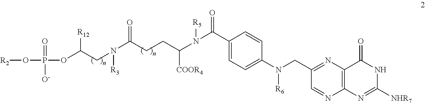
O(C([R12])CN([R3])C(CCC(N([R5])C(C1=CC=C(N([R6])CC2=NC3=C(N=C2)N=C([NHR7])NC3=O)C=C1)=O)[COOR4])=O)P(O[R2])(=O)[O-]
